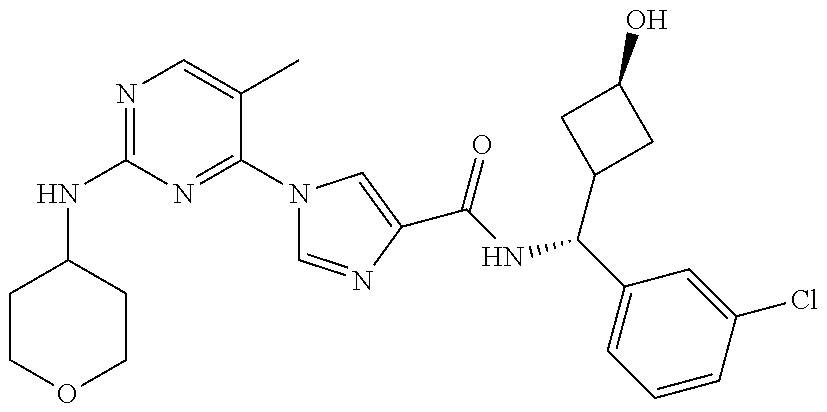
N(C1=NC=C(C)C(N2C=NC(C(=O)NC(C3=CC=CC(Cl)=C3)C3CC(O)C3)=C2)=N1)C1CCOCC1
